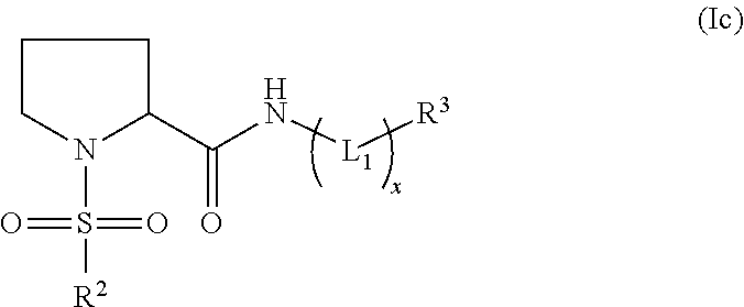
C1N(S([R2])(=O)=O)C(C(N[L1][R3])=O)CC1
